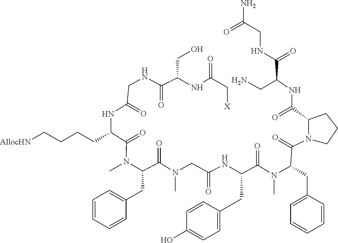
CN(C(CC1=CC=CC=C1)C(N1C(C(NC(CN)C(NCC(=O)N)=O)=O)CCC1)=O)C(C(CC1=CC=C(O)C=C1)NC(CN(C)C(C(N(C(C(CCCC[AllocHN])NC(CNC(C(CO)NC(C[X])=O)=O)=O)=O)C)CC1=CC=CC=C1)=O)=O)=O
